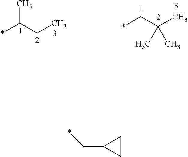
*C(CC)C.*CC(C)(C)C.*CC1CC1
